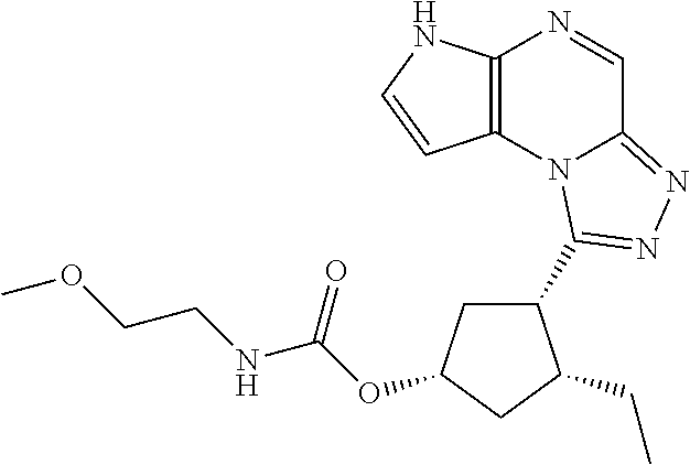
C12=C(N3C(=NN=C3C3CC(OC(NCCOC)=O)CC3CC)C=N1)C=CN2
